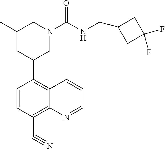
C1(C2CN(C(NCC3CC(F)(F)C3)=O)CC(C)C2)=C2C(=C(C#N)C=C1)N=CC=C2
